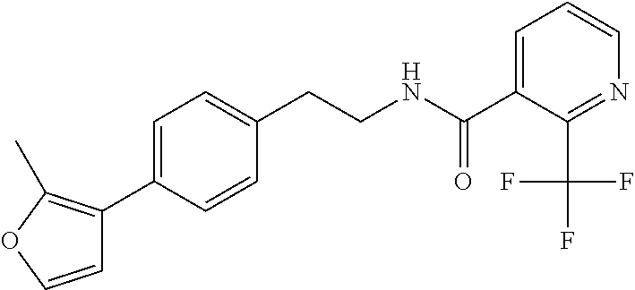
C(CNC(=O)C1=CC=CN=C1C(F)(F)F)C1=CC=C(C2=C(C)OC=C2)C=C1
